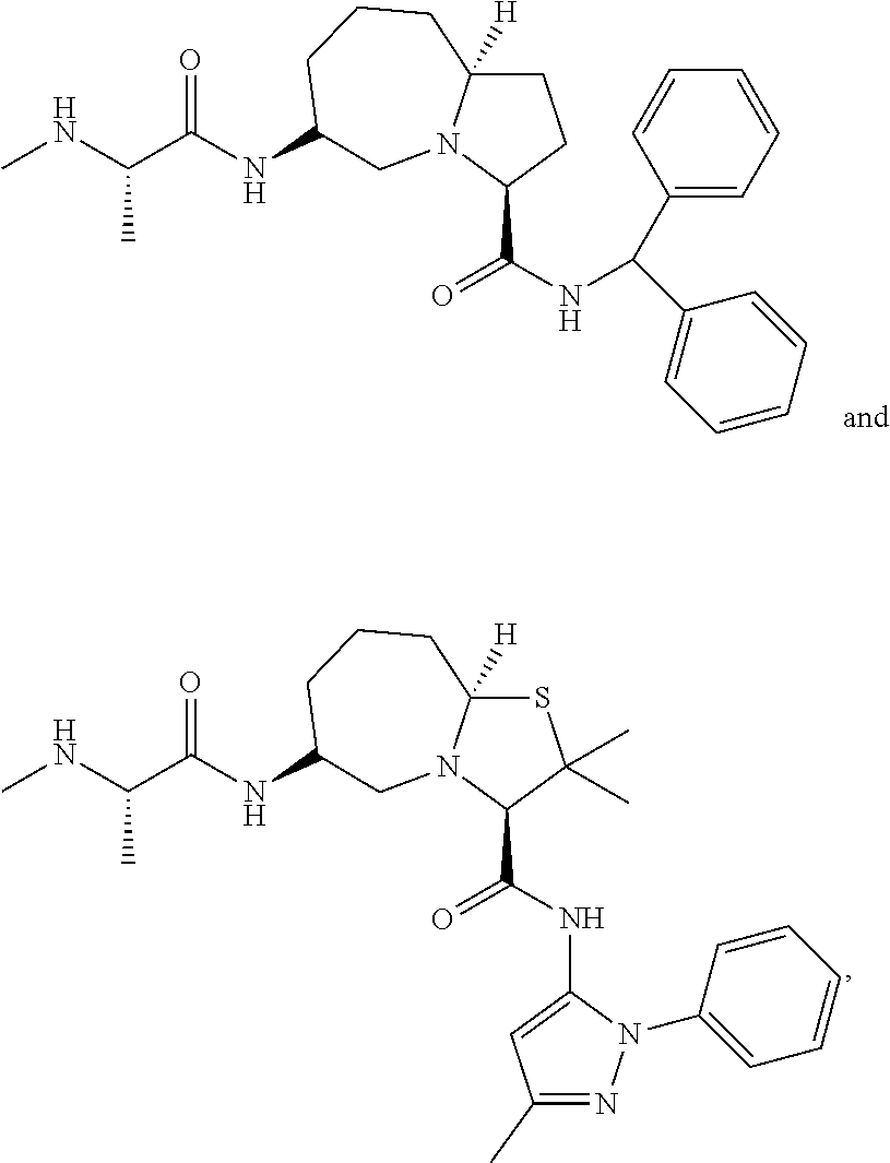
CNC(C(NC1CCCC2([H])CCC(C(NC(C3=CC=CC=C3)C3=CC=CC=C3)=O)N2C1)=O)C.CNC(C(NC1CCCC2([H])SC(C)(C)C(C(NC3=CC(C)=NN3C3=CC=CC=C3)=O)N2C1)=O)C
